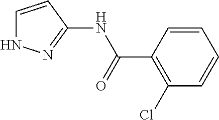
C1=CC(NC(C2=C(Cl)C=CC=C2)=O)=NN1
